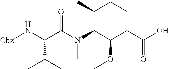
[Cbz]NC(C(N(C(C(CC(O)=O)OC)C(C)CC)C)=O)C(C)C
